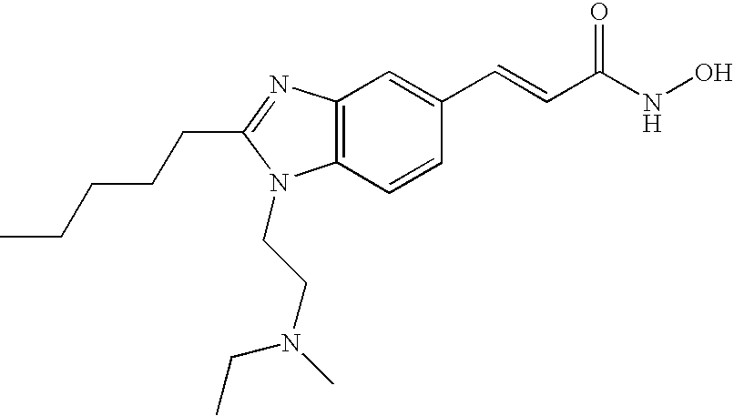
C12=C(C=CC(C=CC(=O)NO)=C1)N(CCN(CC)C)C(CCCCC)=N2
